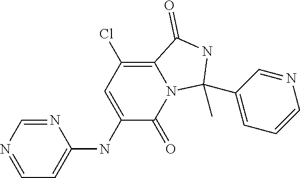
N1=CN=CC=C1NC1=CC(Cl)=C2N(C1=O)C(C)(C1=CC=CN=C1)NC2=O
